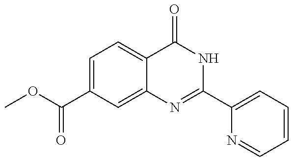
COC(C1=CC=C2C(=C1)N=C(C1=CC=CC=N1)NC2=O)=O
